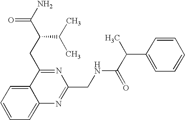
C1=CC=C2C(=C1)C(CC(C(N)=O)C(C)C)=NC(CNC(C(C1=CC=CC=C1)C)=O)=N2
